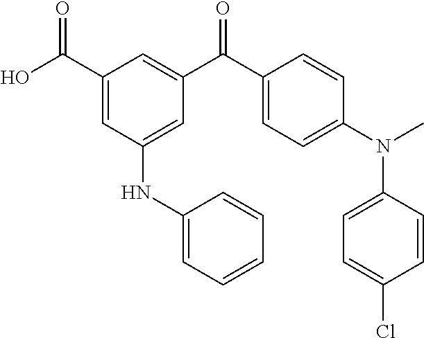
C1(C(O)=O)=CC(NC2=CC=CC=C2)=CC(C(C2=CC=C(N(C)C3=CC=C(Cl)C=C3)C=C2)=O)=C1
